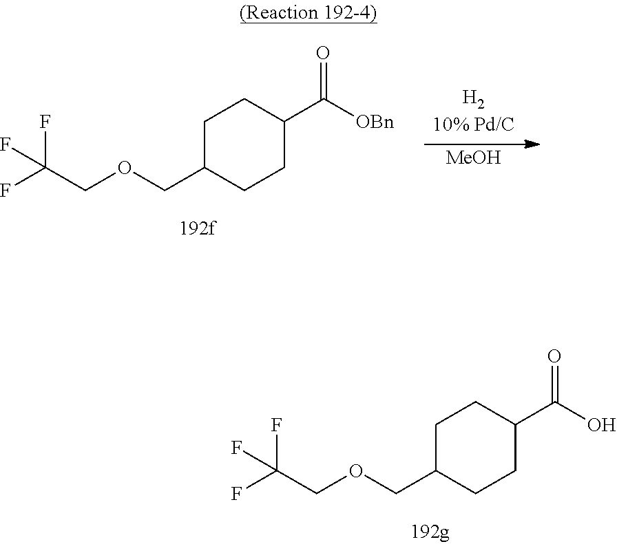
C1C(COCC(F)(F)F)CCC(C(O)=O)C1.C1C(COCC(F)(F)F)CCC(C([OBn])=O)C1.[MeOH]
